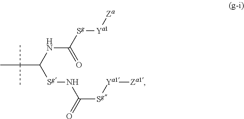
CC(C(NC([Sg][Ya1][Za])=O)[Sg]NC([Sg][Ya1][Za1])=O)(C)C
